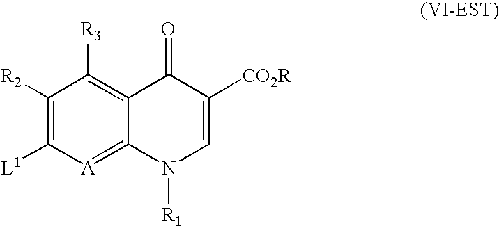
C1([R2])=C([L1])[A]=C2C(=C1[R3])C(=O)C([CO2R])=CN2[R1]
